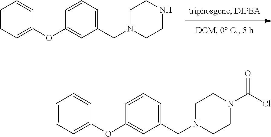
C1(OC2=CC(CN3CCNCC3)=CC=C2)=CC=CC=C1.C1(OC2=CC(CN3CCN(C(Cl)=O)CC3)=CC=C2)=CC=CC=C1
